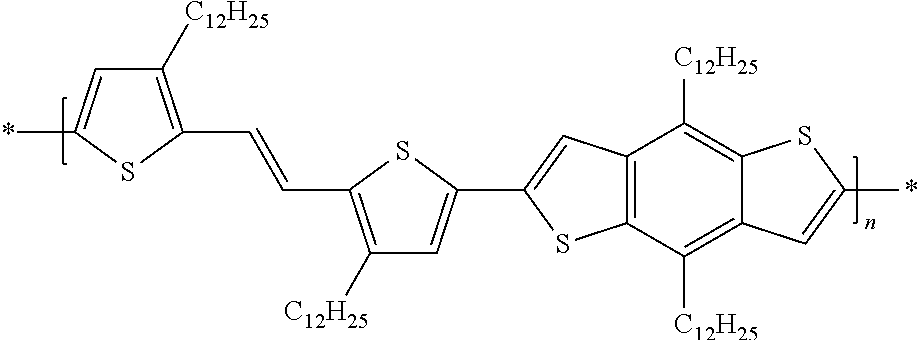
C1([C12H25])=C(C=CC2=C([C12H25])C=C(C3=CC4=C(C([C12H25])=C5C(=C4[C12H25])SC(*)=C5)S3)S2)SC(*)=C1
